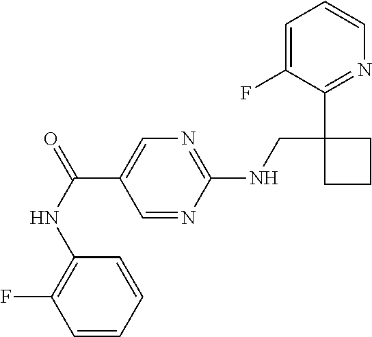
C1=C(F)C(C2(CNC3=NC=C(C(NC4=C(F)C=CC=C4)=O)C=N3)CCC2)=NC=C1
